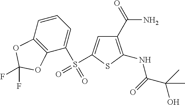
C1(C(N)=O)=C(NC(C(C)(O)C)=O)SC(S(=O)(C2=CC=CC3=C2OC(F)(F)O3)=O)=C1
